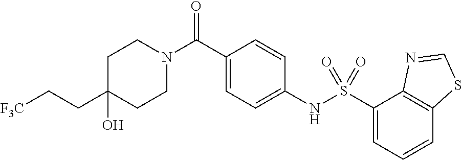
C1(CC[F3C])(O)CCN(C(C2=CC=C(NS(C3=CC=CC4=C3N=CS4)(=O)=O)C=C2)=O)CC1
